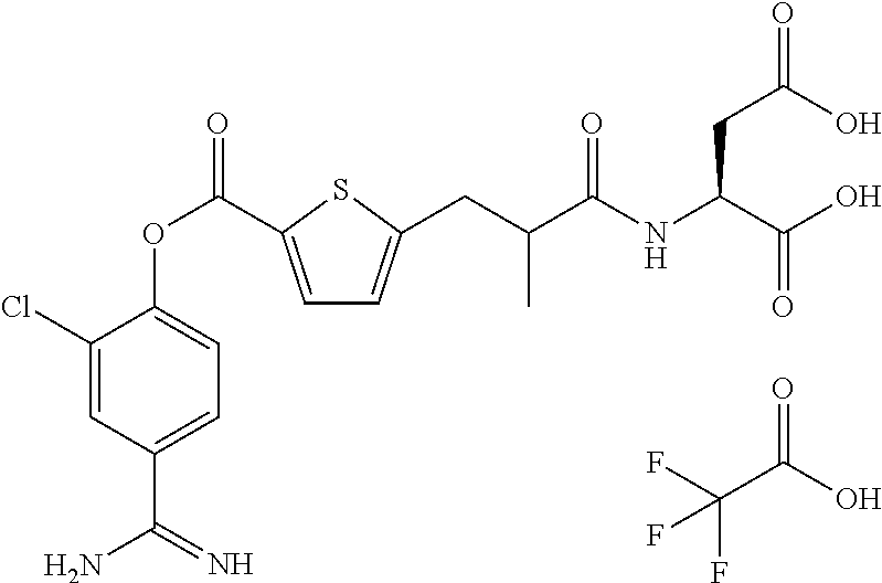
FC(C(O)=O)(F)F.C1=C(C(OC2=CC=C(C(=N)N)C=C2Cl)=O)SC(CC(C(NC(C(O)=O)CC(O)=O)=O)C)=C1
